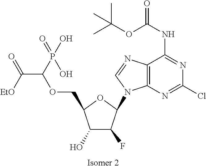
C12=C(N=CN1C1C(F)C(O)C(COC(C(=O)[EtO])P(=O)(O)O)O1)C(NC(=O)OC(C)(C)C)=NC(Cl)=N2
